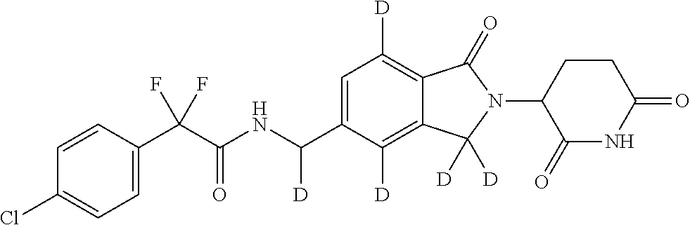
C1=CC(C(C(NC(C2=CC([D])=C3C(=C2[D])C([D])([D])N(C2C(=O)NC(=O)CC2)C3=O)[D])=O)(F)F)=CC=C1Cl
